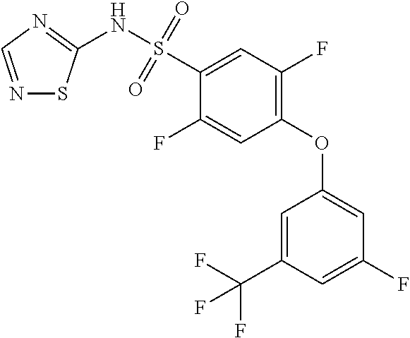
N1=CN=C(NS(C2=CC(F)=C(OC3=CC(F)=CC(C(F)(F)F)=C3)C=C2F)(=O)=O)S1
